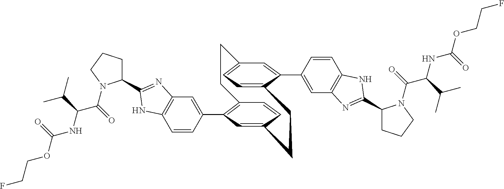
C1=CC(C2=C3C=CC(=C2)CCC2=CC=C(C=C2C2=CC4=C(C=C2)NC(C2CCCN2C(C(NC(OCCF)=O)C(C)C)=O)=N4)CC3)=CC2=C1NC(C1CCCN1C(=O)C(NC(OCCF)=O)C(C)C)=N2
